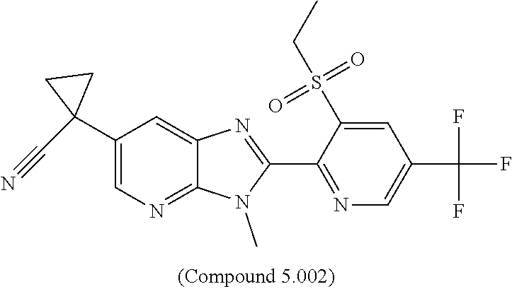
C1(C2(C#N)CC2)=CN=C2C(=C1)N=C(C1=NC=C(C(F)(F)F)C=C1S(CC)(=O)=O)N2C
